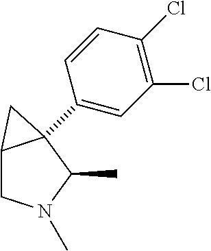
C1(Cl)=C(Cl)C=CC(C23C(CN(C)C2C)C3)=C1
